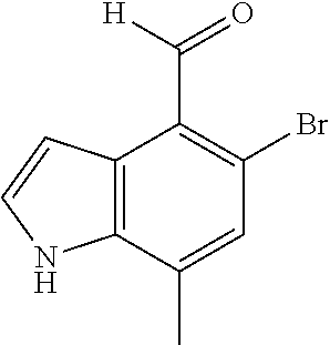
C12=C(C(C)=CC(Br)=C1C([H])=O)NC=C2
